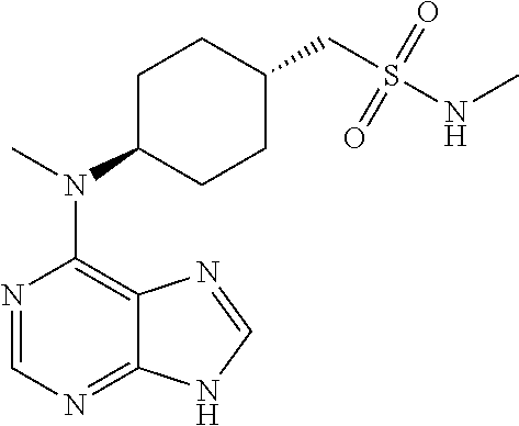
N1=CN=C2C(=C1N(C)C1CCC(CS(NC)(=O)=O)CC1)N=CN2
